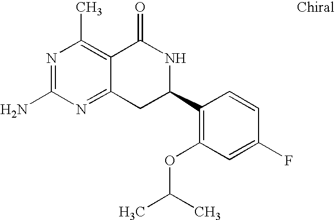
N1=C(N)N=C2C(=C1C)C(=O)NC(C1=C(OC(C)C)C=C(F)C=C1)C2
